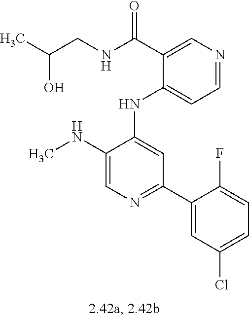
C1(NC2=CC(C3=CC(Cl)=CC=C3F)=NC=C2NC)=CC=NC=C1C(NCC(C)O)=O
